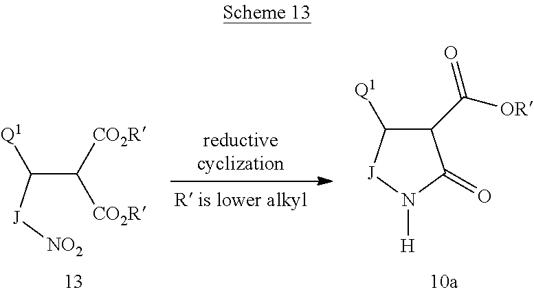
C(C([J][NO2])[Q1])([CO2R])[CO2R].C1(C([OR])=O)C([Q1])[J]N([H])C1=O
